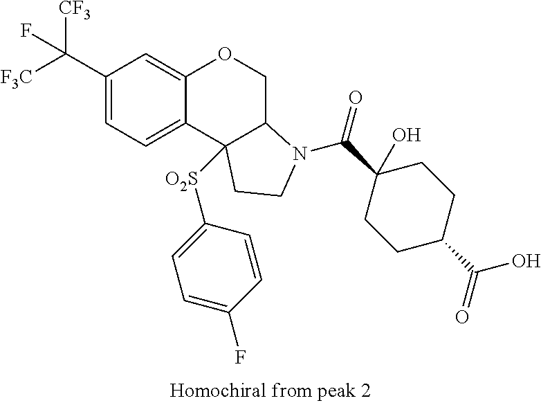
C1(C([F3C])([CF3])F)=CC=C2C(=C1)OCC1C2([O2S]C2=CC=C(F)C=C2)CCN1C(C1(O)CCC(C(=O)O)CC1)=O
